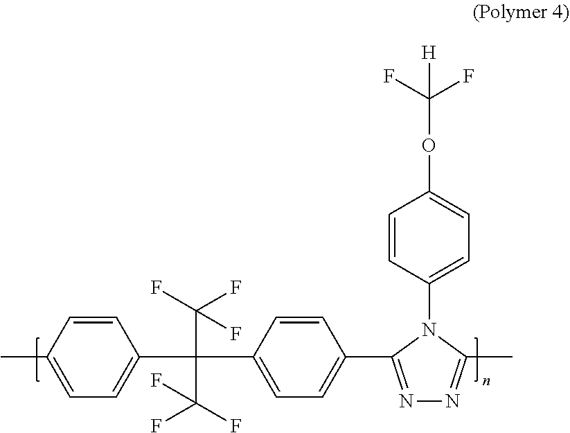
C1=CC(C)=CC=C1C(C1=CC=C(C2=NN=C(C)N2C2=CC=C(OC(F)(F)[H])C=C2)C=C1)(C(F)(F)F)C(F)(F)F
